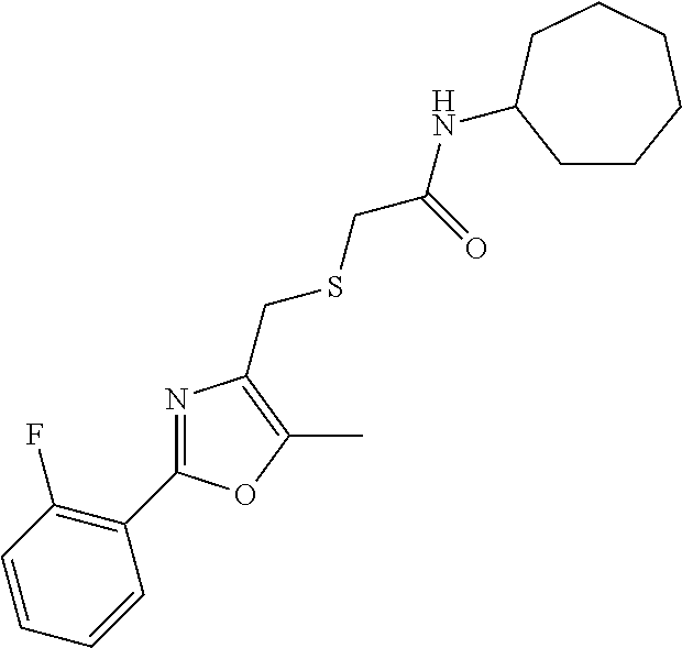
C1=CC=CC(C2=NC(CSCC(=O)NC3CCCCCC3)=C(C)O2)=C1F
